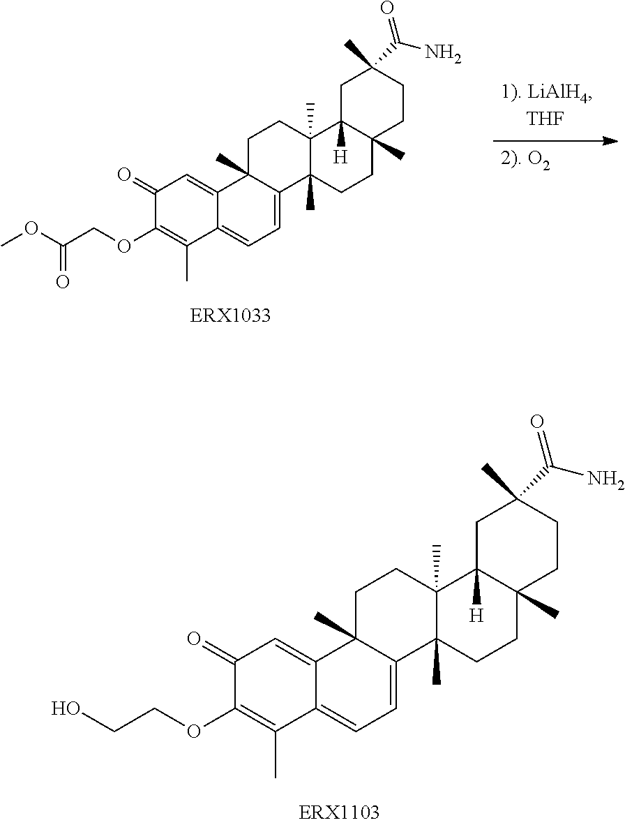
C1(=O)C(OCC(OC)=O)=C(C)C2=CC=C3C(C)(C2=C1)CCC1(C)C3(C)CCC2(C)C1([H])CC(C(N)=O)(C)CC2.C1(=O)C(OCCO)=C(C)C2=CC=C3C(C)(C2=C1)CCC1(C)C3(C)CCC2(C)C1([H])CC(C(N)=O)(C)CC2
